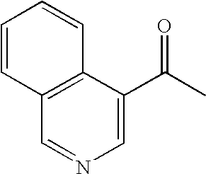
C12=C(C(C(C)=O)=CN=C1)C=CC=C2
